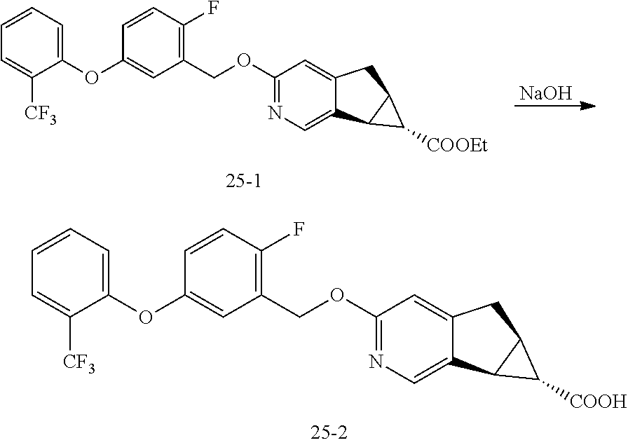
O(C1=CC(COC2=NC=C3C(=C2)CC2C3C2[COOH])=C(F)C=C1)C1=CC=CC=C1[CF3].[NaOH].O(C1=CC(COC2=NC=C3C(=C2)CC2C3C2[COOEt])=C(F)C=C1)C1=CC=CC=C1[CF3]
